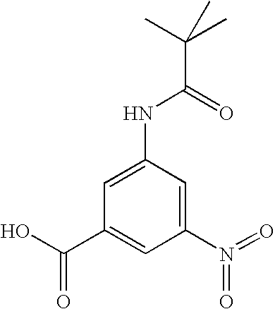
C1(N(=O)=O)=CC(NC(C(C)(C)C)=O)=CC(C(O)=O)=C1
